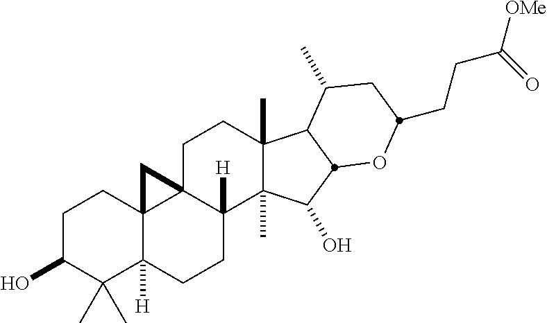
OC1C(C)(C)C2([H])C3(CC1)C1(CCC4(C)C(C)(C(O)C5C4C(C)CC(CCC([OMe])=O)O5)C1([H])CC2)C3
